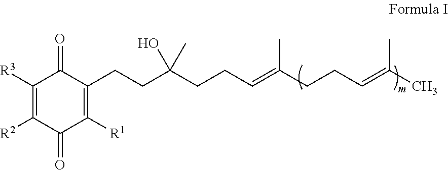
C1([R3])=C([R2])C(=O)C([R1])=C(CCC(CCC=C(CCC=C(C)C)C)(O)C)C1=O
